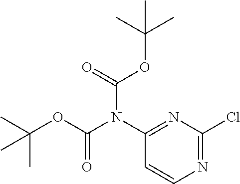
C1(N(C(OC(C)(C)C)=O)C(=O)OC(C)(C)C)=NC(Cl)=NC=C1
